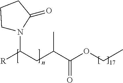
[R]C(CC(C(OCC)=O)C)N1CCCC1=O
